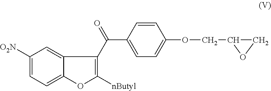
C1([O2N])=CC=C2C(=C1)C(C(=O)C1=CC=C(OCC3CO3)C=C1)=C([nButyl])O2
